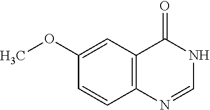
C1=CC2=C(C=C1OC)C(=O)NC=N2
